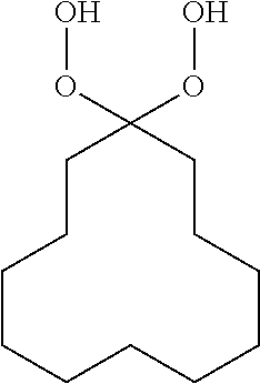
C1CCCCCCCCCCC1(OO)OO
